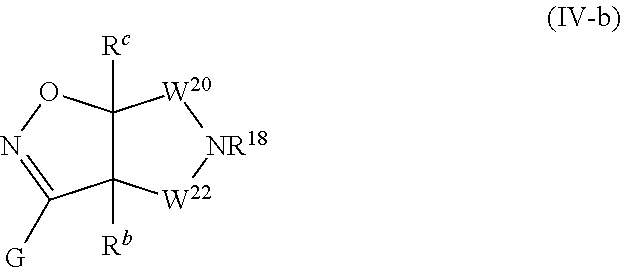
C12([Rc])C([Rb])(C([G])=NO1)[W22][NR18][W20]2
